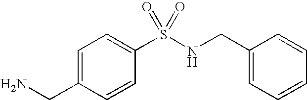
C1=C(CN)C=CC(S(NCC2=CC=CC=C2)(=O)=O)=C1
